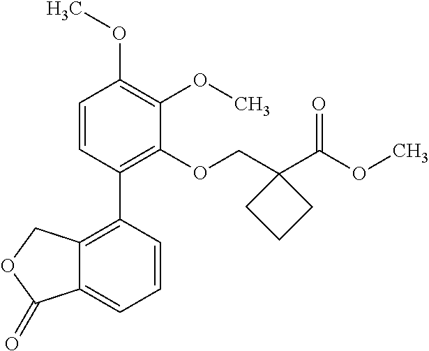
C1=CC(C2=C3C(=CC=C2)C(=O)OC3)=C(OCC2(C(OC)=O)CCC2)C(OC)=C1OC
